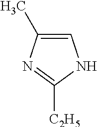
C1=C(C)N=C([C2H5])N1
